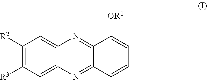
C1([R2])=C([R3])C=C2C(=C1)N=C1C(=N2)C=CC=C1[OR1]
